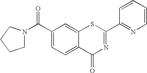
C1=CC=CN=C1C1=NC(=O)C2=CC=C(C(=O)N3CCCC3)C=C2S1
